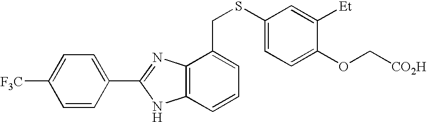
C1=CC(C2=NC3=C(N2)C=CC=C3CSC2=CC=C(OC[CO2H])C([Et])=C2)=CC=C1[F3C]
